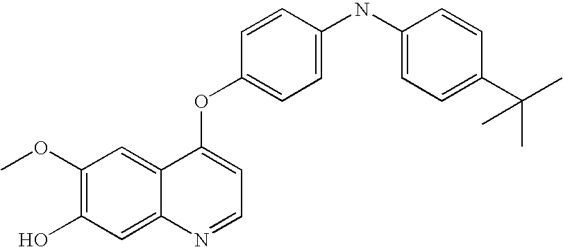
C1(OC)=C(O)C=C2C(=C1)C(OC1=CC=C(NC3=CC=C(C(C)(C)C)C=C3)C=C1)=CC=N2
